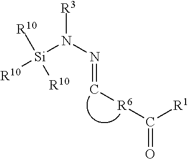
N(=C[R6]C(=O)[R1])N([R3])[Si]([R10])([R10])[R10]
